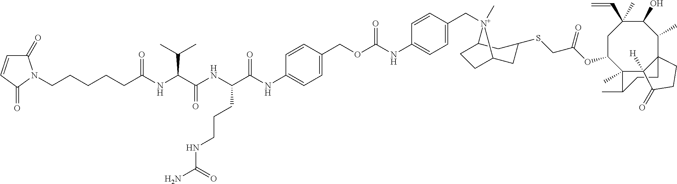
C12CC(SCC(OC3C4(C)C5([H])C(C(C)C(O)C(C=C)(C)C3)(CCC4C)CCC5=O)=O)CC(CC1)[N+]2(C)CC1=CC=C(NC(OCC2=CC=C(NC(C(NC(C(NC(CCCCCN3C(=O)C=CC3=O)=O)C(C)C)=O)CCCNC(N)=O)=O)C=C2)=O)C=C1
